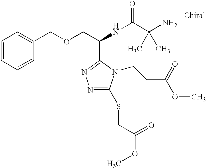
C1=CC=CC(COCC(NC(C(N)(C)C)=O)C2=NN=C(SCC(OC)=O)N2CCC(OC)=O)=C1
